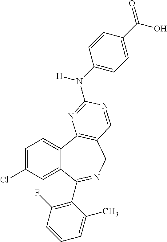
C1=C(Cl)C=C2C(=C1)C1=C(CN=C2C2=C(F)C=CC=C2C)C=NC(N(C2=CC=C(C(=O)O)C=C2)[H])=N1
